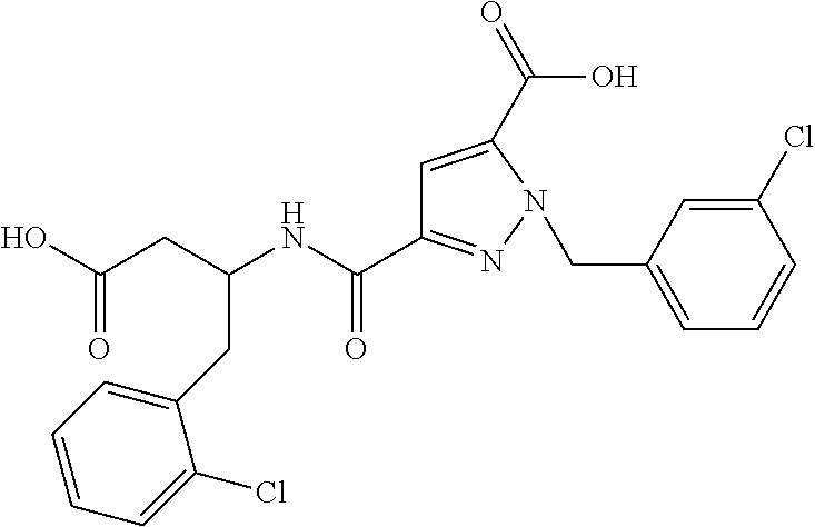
C1=C(C(=O)O)N(CC2=CC=CC(Cl)=C2)N=C1C(NC(CC(O)=O)CC1=CC=CC=C1Cl)=O
